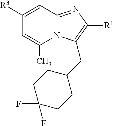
N12C(=NC([R1])=C1CC1CCC(F)(F)CC1)C=C([R3])C=C2C
